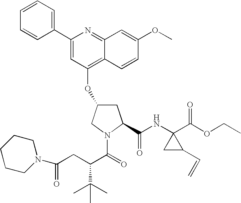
C1=CC=C(C2=CC(OC3CC(C(NC4(C(OCC)=O)CC4C=C)=O)N(C(=O)C(CC(=O)N4CCCCC4)C(C)(C)C)C3)=C3C(=N2)C=C(OC)C=C3)C=C1
